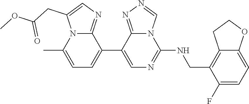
C1(C2=CC=C(C)N3C2=NC=C3CC(OC)=O)=CN=C(NCC2=C3C(=CC=C2F)OCC3)N2C1=NN=C2
